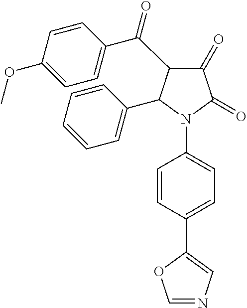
C1(=O)C(=O)N(C2=CC=C(C3=CN=CO3)C=C2)C(C2=CC=CC=C2)C1C(C1=CC=C(OC)C=C1)=O
